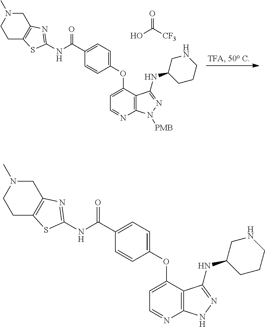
C12=C(N=CC=C1OC1=CC=C(C(NC3=NC4=C(CCN(C)C4)S3)=O)C=C1)NN=C2NC1CNCCC1.C12=C(N=CC=C1OC1=CC=C(C(NC3=NC4=C(CCN(C)C4)S3)=O)C=C1)N([PMB])N=C2NC1CNCCC1.O=C([CF3])O
